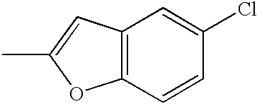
C12=C(C=C(C)O1)C=C(Cl)C=C2
